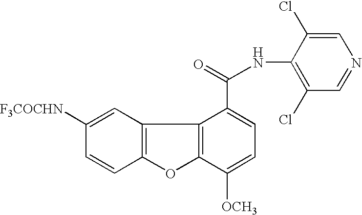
C12=C(C=C([F3COCHN])C=C1)C1=C(O2)C([OCH3])=CC=C1C(=O)NC1=C(Cl)C=NC=C1Cl
